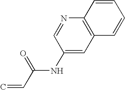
C1(NC(C=C)=O)=CC2=C(N=C1)C=CC=C2
